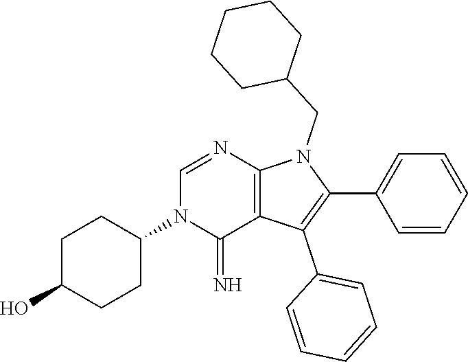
C1C(O)CCC(N2C(=N)C3=C(N=C2)N(CC2CCCCC2)C(C2=CC=CC=C2)=C3C2=CC=CC=C2)C1
